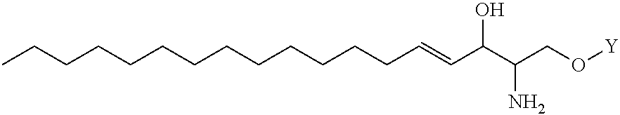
CCCCCCCCCCCCCC=CC(C(CO[Y])N)O
